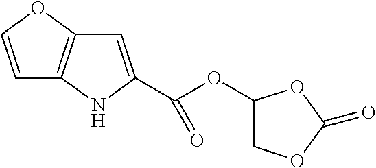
C1=C(C(OC2COC(=O)O2)=O)NC2=C1OC=C2
